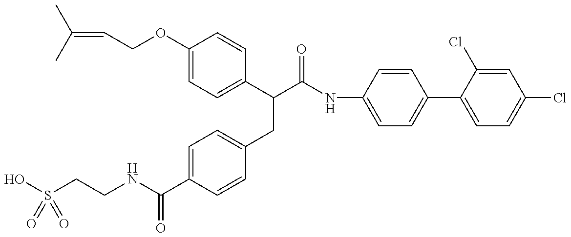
OS(CCNC(C1=CC=C(CC(C(=O)NC2=CC=C(C3=CC=C(Cl)C=C3Cl)C=C2)C2=CC=C(OCC=C(C)C)C=C2)C=C1)=O)(=O)=O
